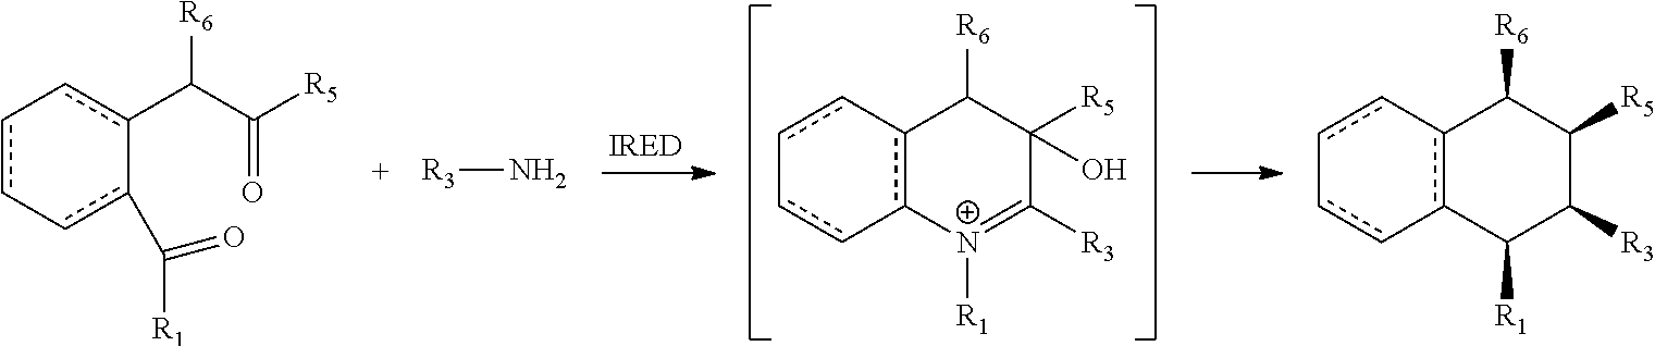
c12c(C([R1])C([R3])C([R5])C1[R6])-cc-cc-2.c12c([N+]([R1])=C([R3])C([R5])(O)C1[R6])-cc-cc-2.c1(C(C(=O)[R5])[R6])c-cc-cc-1C(=O)[R1].[R3]N
